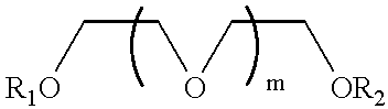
O(CC[R1O])CC[OR2]
